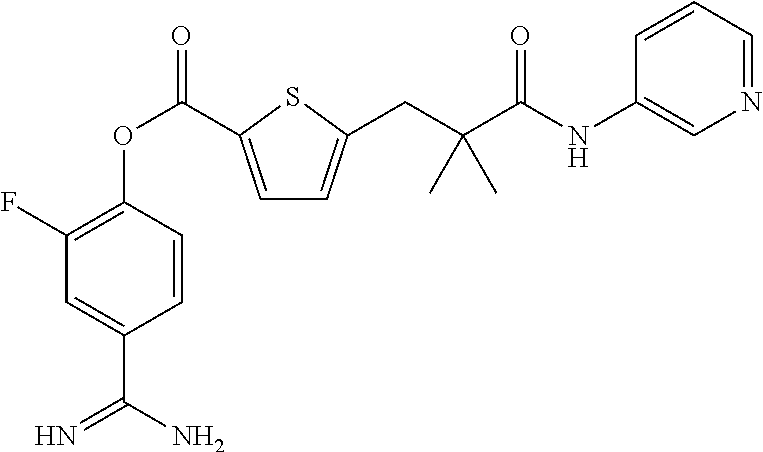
C1(F)=C(OC(=O)C2=CC=C(CC(C(=O)NC3=CN=CC=C3)(C)C)S2)C=CC(C(N)=N)=C1
